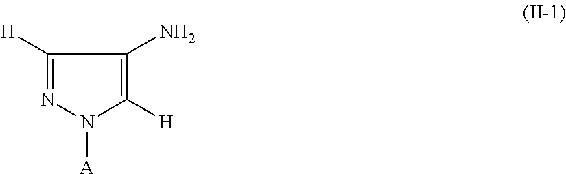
C1([H])=NN([A])C([H])=C1N
